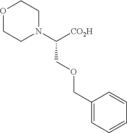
O1CCN(C([CO2H])COCC2=CC=CC=C2)CC1
